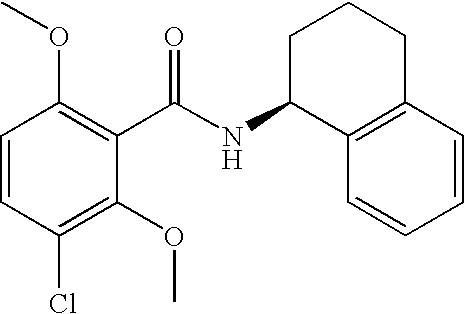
C1=CC(Cl)=C(OC)C(C(NC2C3=C(CCC2)C=CC=C3)=O)=C1OC
